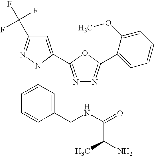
C1=C(C2=NN=C(C3=CC=CC=C3OC)O2)N(C2=CC=CC(CNC(=O)C(N)C)=C2)N=C1C(F)(F)F
